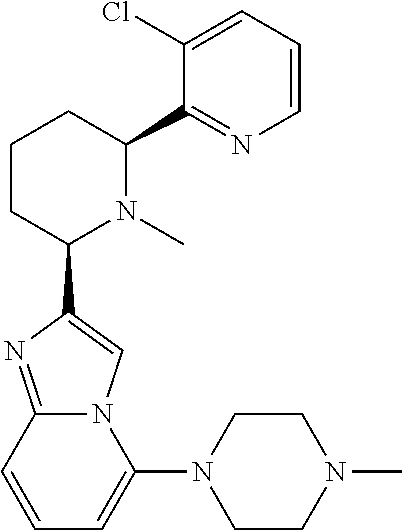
C1CC(C2=CN3C(=N2)C=CC=C3N2CCN(C)CC2)N(C)C(C2=NC=CC=C2Cl)C1
